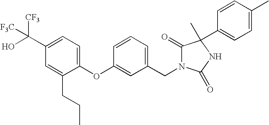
C1(OC2=CC(CN3C(=O)C(C)(C4=CC=C(C)C=C4)NC3=O)=CC=C2)=CC=C(C(O)([CF3])[F3C])C=C1CCC
